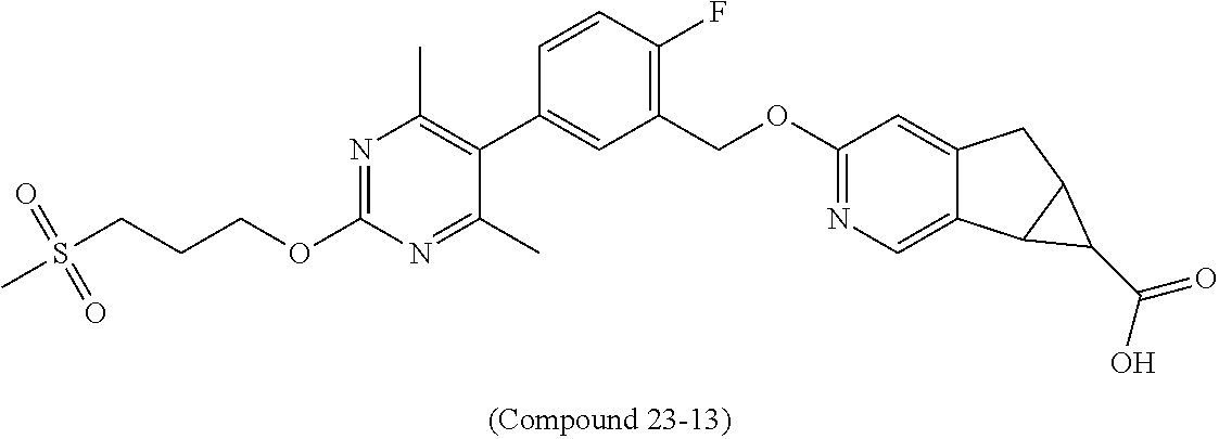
C1(C)=NC(OCCCS(C)(=O)=O)=NC(C)=C1C1=CC(COC2=NC=C3C(=C2)CC2C3C2C(O)=O)=C(F)C=C1
